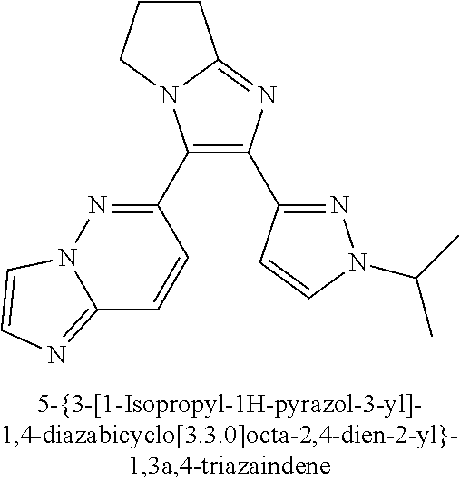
C1(C2=NN3C(=NC=C3)C=C2)=C(C2=NN(C(C)C)C=C2)N=C2N1CCC2
